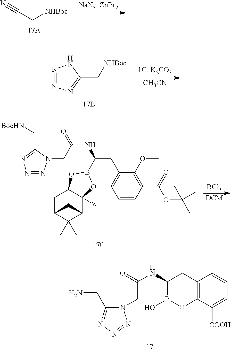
C(C[NHBoc])#N.[CH3CN].N1=NN=C(C[NHBoc])N1.N1=NN(CC(NC(CC2=CC=CC(C(=O)OC(C)(C)C)=C2OC)B2OC3(C)C4C(C)(C)C(CC3O2)C4)=O)C(C[BocHN])=N1.[DCM].[BCl3].N1(CC(NC2B(O)OC3=C(C2)C=CC=C3[COOH])=O)C(CN)=NN=N1
